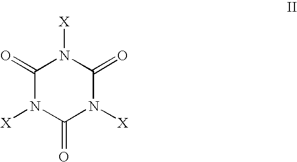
C1(=O)N([X])C(=O)N([X])C(=O)N1[X]
